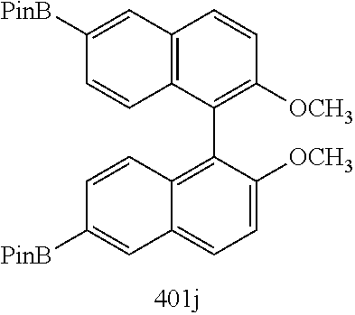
C1([PinB])=CC2=C(C=C1)C(C1=C3C(=CC=C1[OCH3])C=C([PinB])C=C3)=C([OCH3])C=C2
